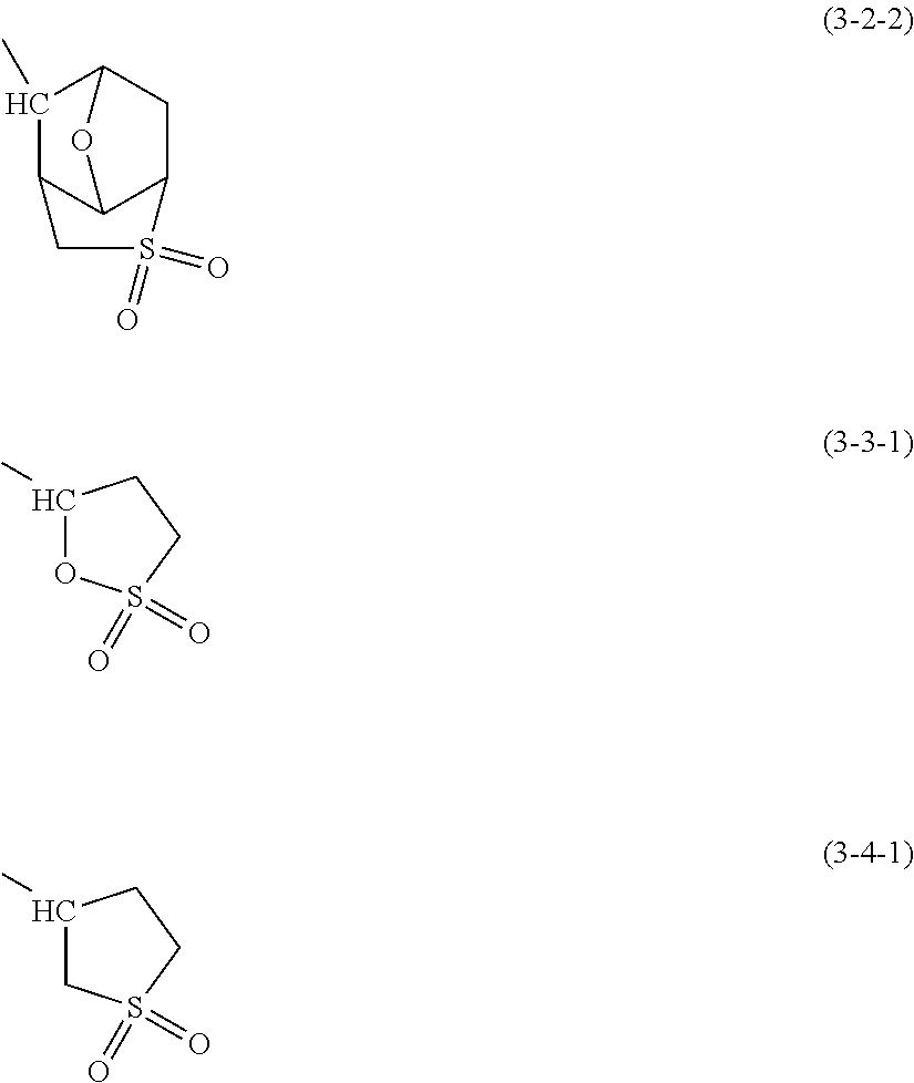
C12C3C(C)C(O1)CC2S(=O)(=O)C3.C1(C)OS(=O)(=O)CC1.C1(C)CS(=O)(=O)CC1
